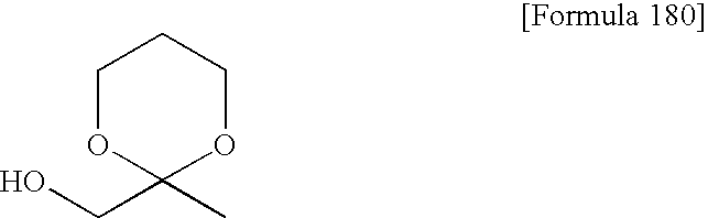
C1OC(CO)(C)OCC1
